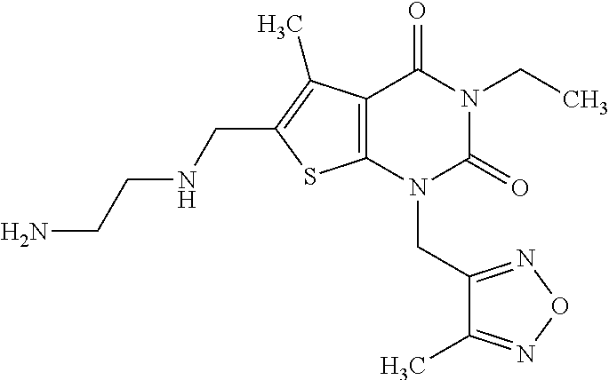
C12=C(N(CC3=NON=C3C)C(=O)N(CC)C1=O)SC(CNCCN)=C2C
